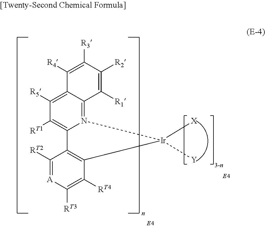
C1([R5])=C2C(=N3C(=C1[RT1])C1=C(C([RT4])=C([RT3])[A]=C1[RT2])[Ir]3([X])[Y])C([R1])=C([R2])C([R3])=C2[R4]
